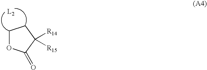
C1OC(=O)C([R14])([R15])C1
